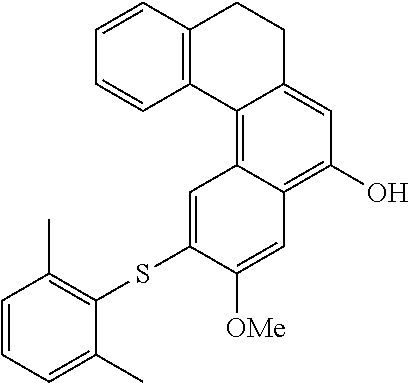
C1=CC2=C(C=C1)C1=C3C(=C(O)C=C1CC2)C=C([OMe])C(SC1=C(C)C=CC=C1C)=C3
